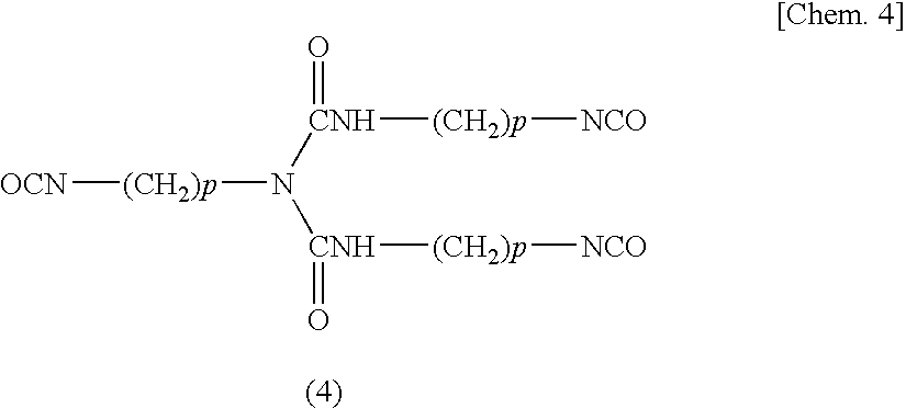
[OCN][(CH2)p]N([CNH](=O)[(CH2)p][NCO])[CNH](=O)[(CH2)p][NCO]
